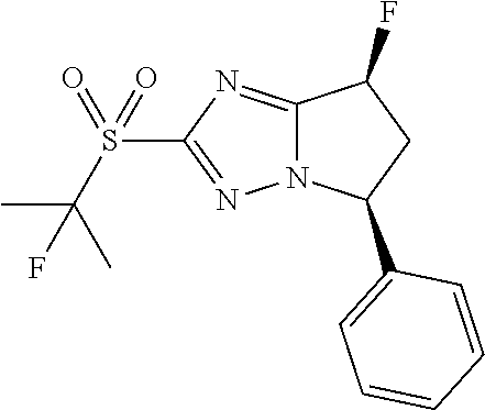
C12=NC(S(C(C)(C)F)(=O)=O)=NN1C(C1=CC=CC=C1)CC2F
